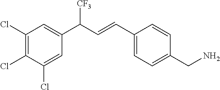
C1(Cl)=C(Cl)C(Cl)=CC(C(C=CC2=CC=C(CN)C=C2)[CF3])=C1
